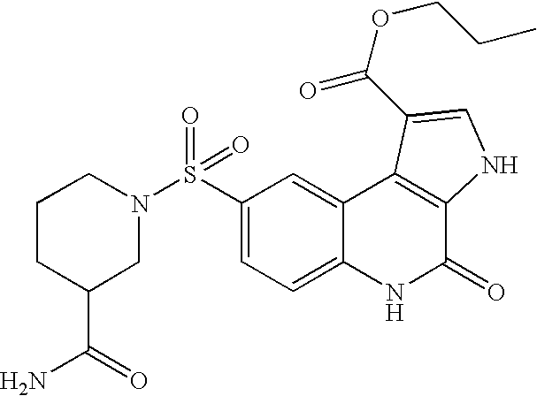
C1(S(=O)(=O)N2CCCC(C(N)=O)C2)=CC=C2C(=C1)C1=C(C(=O)N2)NC=C1C(=O)OCCC
